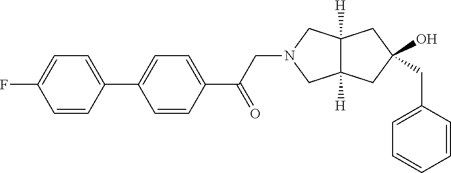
C12([H])C([H])(CC(CC3=CC=CC=C3)(O)C1)CN(CC(C1=CC=C(C3=CC=C(F)C=C3)C=C1)=O)C2
